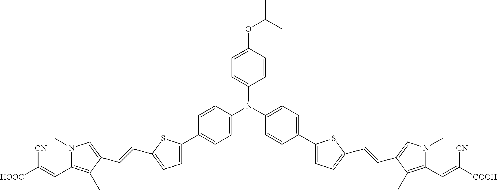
C1=CC(OC(C)C)=CC=C1N(C1=CC=C(C2=CC=C(C=CC3=CN(C)C(C=C([HOOC])[CN])=C3C)S2)C=C1)C1=CC=C(C2=CC=C(C=CC3=CN(C)C(C=C([COOH])[CN])=C3C)S2)C=C1
